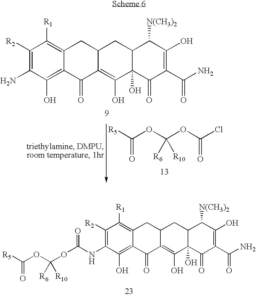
C1([R2])=C(NC(=O)OC(OC(=O)[R5])([R6])[R10])C(O)=C2C(=C1[R1])CC1C(=C(O)C3(O)C(C1)C([N(CH3)2])C(O)=C(C(N)=O)C3=O)C2=O.C1([R2])=C(N)C(O)=C2C(=C1[R1])CC1C(=C(O)C3(O)C(C1)C([N(CH3)2])C(O)=C(C(N)=O)C3=O)C2=O.ClC(=O)OC(OC(=O)[R5])([R6])[R10]
